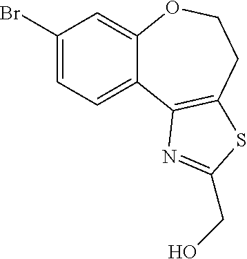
C1(Br)=CC=C2C(=C1)OCCC1=C2N=C(CO)S1
